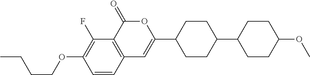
C12=C(C(=O)OC(C3CCC(C4CCC(OC)CC4)CC3)=C1)C(F)=C(OCCCC)C=C2
